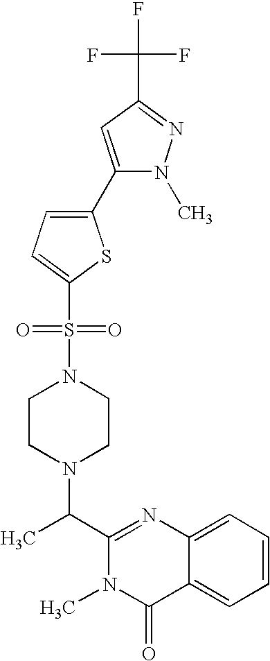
C1(C(N2CCN(S(C3=CC=C(C4=CC(C(F)(F)F)=NN4C)S3)(=O)=O)CC2)C)=NC2=CC=CC=C2C(=O)N1C
